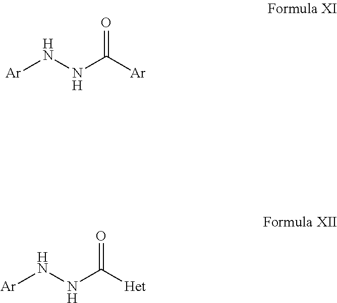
[Ar]NNC([Ar])=O.[Ar]NNC([Het])=O
